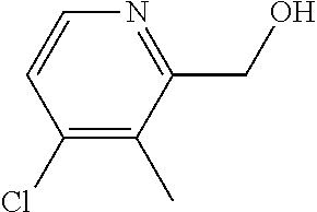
C1=CC(Cl)=C(C)C(CO)=N1
